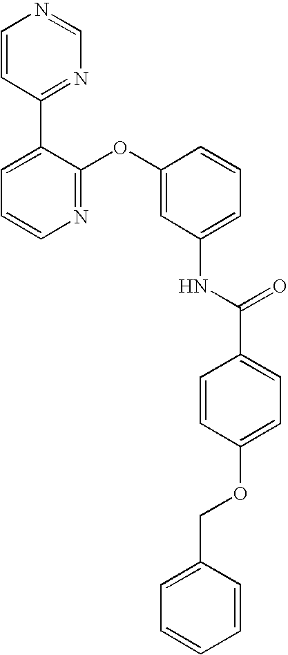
C1=CC(C2=CC=CN=C2OC2=CC(NC(C3=CC=C(OCC4=CC=CC=C4)C=C3)=O)=CC=C2)=NC=N1
